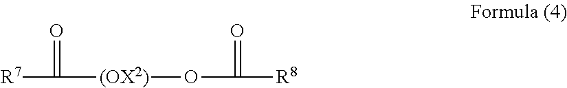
C([R7])(=O)[(OX2)]OC(=O)[R8]
